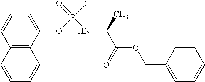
C1=CC2=C(C(OP(=O)(NC(C(=O)OCC3=CC=CC=C3)C)Cl)=C1)C=CC=C2
